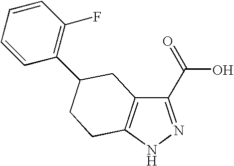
C1(C(=O)O)=NNC2=C1CC(C1=C(F)C=CC=C1)CC2
